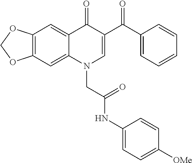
C12=C(C=C3C(=C1)C(=O)C(C(C1=CC=CC=C1)=O)=CN3CC(NC1=CC=C([OMe])C=C1)=O)OCO2
